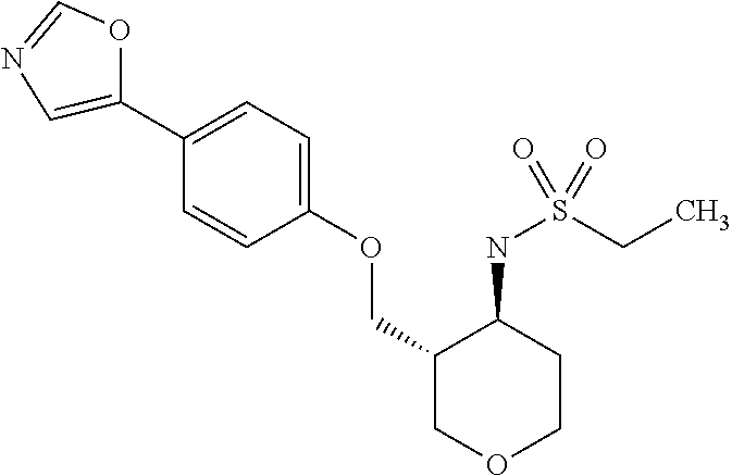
C1(C2=CC=C(OCC3COCCC3NS(CC)(=O)=O)C=C2)=CN=CO1
